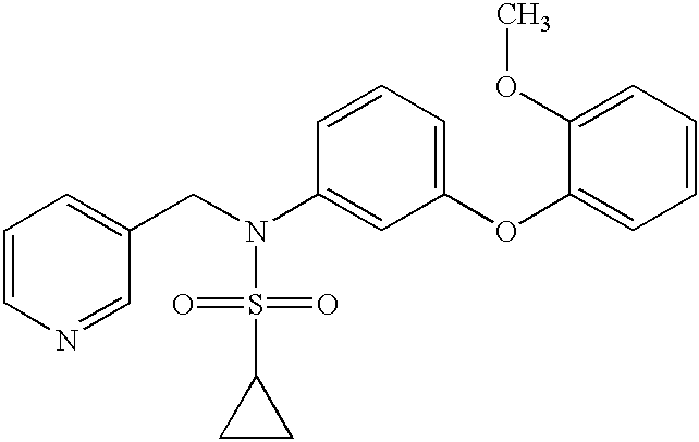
C1=CN=CC(CN(S(=O)(=O)C2CC2)C2=CC(OC3=CC=CC=C3OC)=CC=C2)=C1
